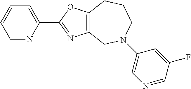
C1=NC(C2=NC3=C(O2)CCCN(C2=CN=CC(F)=C2)C3)=CC=C1
